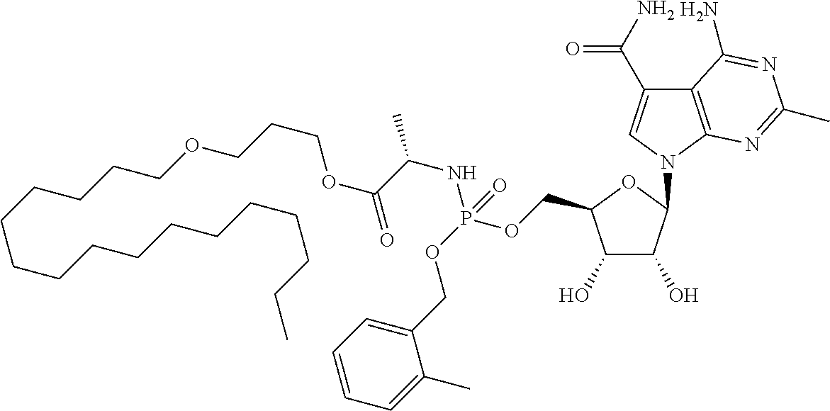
C1(O)C(O)C(N2C=C(C(N)=O)C3=C2N=C(C)N=C3N)OC1COP(OCC1=CC=CC=C1C)(=O)NC(C)C(OCCCOCCCCCCCCCCCCCCCC)=O
